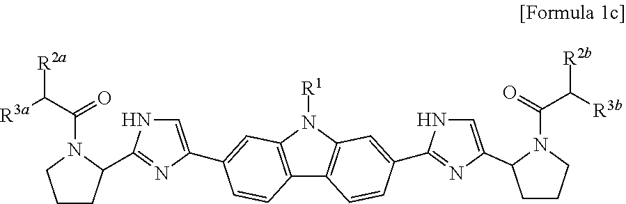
C1CC(C2=NC(C3=CC4=C(C5=C(N4[R1])C=C(C4=NC(C6CCCN6C(C([R3b])[R2b])=O)=CN4)C=C5)C=C3)=CN2)N(C(C([R3a])[R2a])=O)C1
